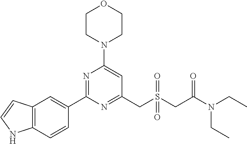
C1CN(C2=CC(CS(CC(N(CC)CC)=O)(=O)=O)=NC(C3=CC4=C(C=C3)NC=C4)=N2)CCO1
